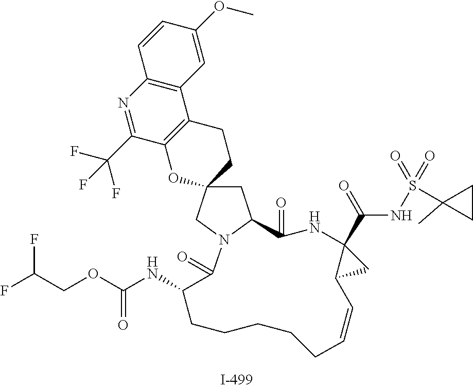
C1C2(CN3C1C(=O)NC1(C(NS(C4(C)CC4)(=O)=O)=O)CC1C=CCCCCCC(NC(OCC(F)F)=O)C3=O)CCC1=C(O2)C(C(F)(F)F)=NC2=C1C=C(OC)C=C2
